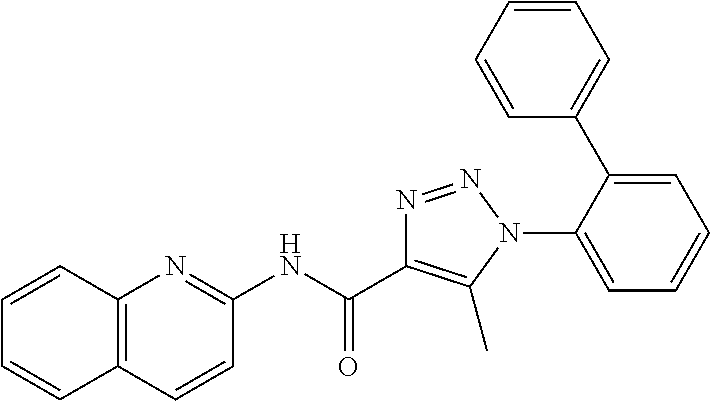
N(C(=O)C1=C(C)N(C2=CC=CC=C2C2=CC=CC=C2)N=N1)C1=NC2=C(C=C1)C=CC=C2
